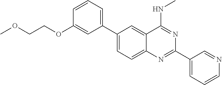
C1(C2=CC=C3C(=C2)C(NC)=NC(C2=CC=CN=C2)=N3)=CC=CC(OCCOC)=C1
